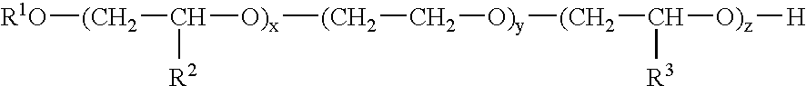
[R1O][(CH2]C([R2])[O)x][(CH2]C[O)y][(CH2]C([R3])[O)z][H]
